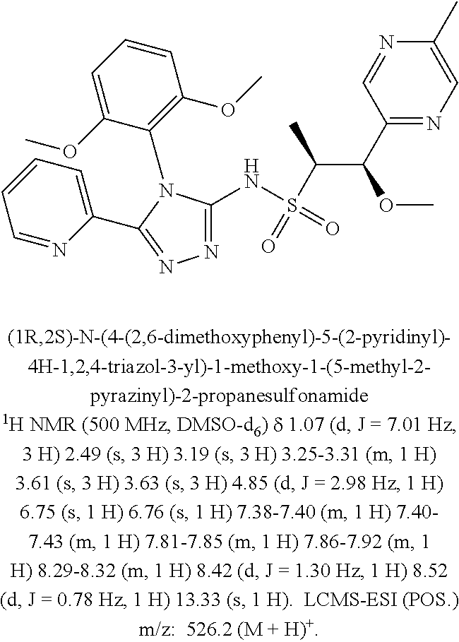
C1=NC(C2=NN=C(NS(=O)(C(C(OC)C3=NC=C(C)N=C3)C)=O)N2C2=C(OC)C=CC=C2OC)=CC=C1
